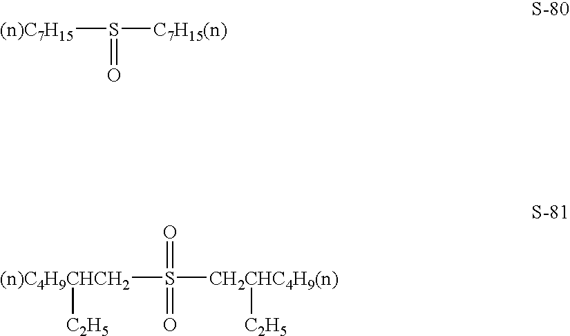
[(n)C7H15]S(=O)[C7H15(n)].[(n)C4H9CHCH2](S(=O)(=O)[CH2CHC4H9(n)][C2H5])[C2H5]
